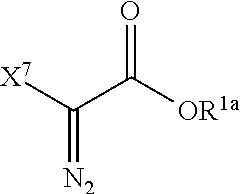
O=C([OR1a])C([X7])=[N2]
